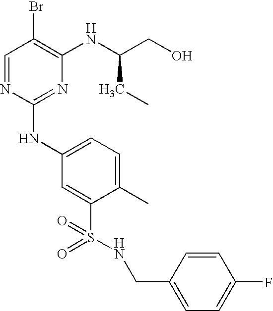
C1=NC(NC2=CC=C(C)C(S(=O)(=O)NCC3=CC=C(F)C=C3)=C2)=NC(NC(CO)CC)=C1Br
